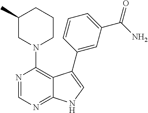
N1(C2=C3C(=NC=N2)NC=C3C2=CC(C(N)=O)=CC=C2)CCCC(C)C1
